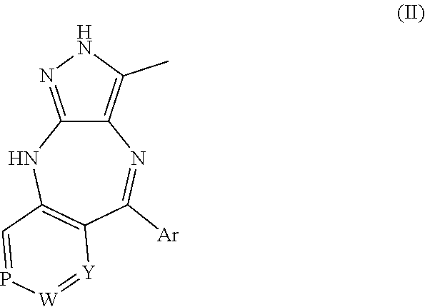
C12=NNC(C)=C1N=C([Ar])C1=C(N2)C=P[W]=[Y]1
